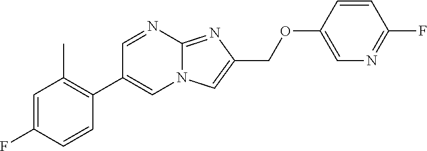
C1(C)=C(C2=CN3C(=NC(COC4=CN=C(F)C=C4)=C3)N=C2)C=CC(F)=C1
